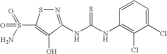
N1=C(NC(=S)NC2=C(Cl)C(Cl)=CC=C2)C(O)=C(S(=O)(=O)N)S1
